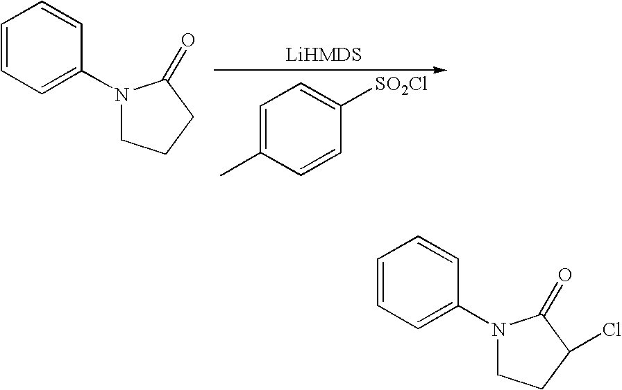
C1=C(C)C=CC([SO2Cl])=C1.C1=CC=C(N2CCCC2=O)C=C1.C1=CC=C(N2CCC(Cl)C2=O)C=C1
